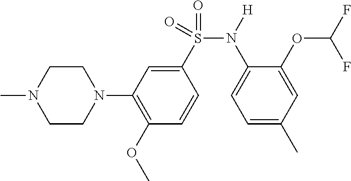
C1CN(C)CCN1C1=C(OC)C=CC(S(N(C2=CC=C(C)C=C2OC(F)F)[H])(=O)=O)=C1
